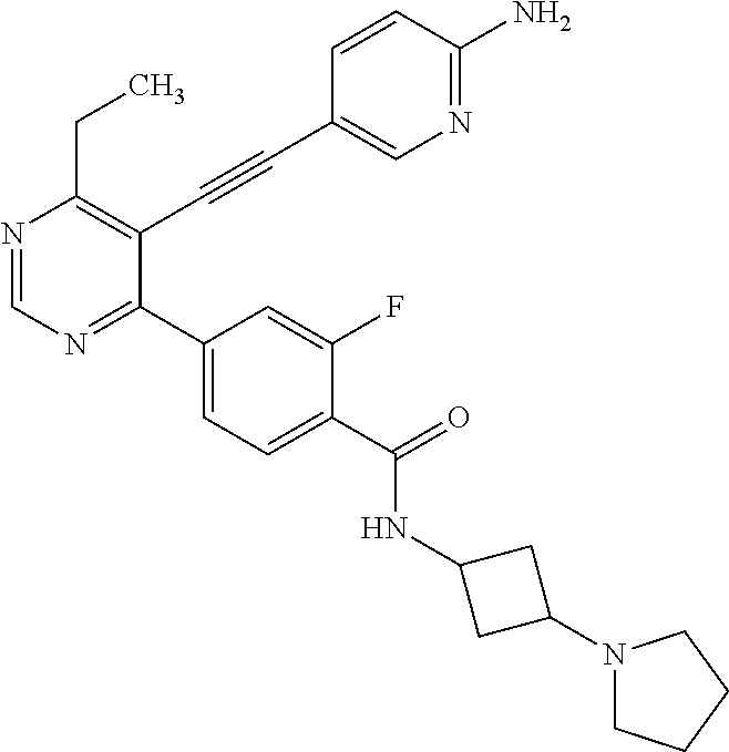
N1=CN=C(C2=CC=C(C(=O)NC3CC(N4CCCC4)C3)C(F)=C2)C(C#CC2=CN=C(N)C=C2)=C1CC
